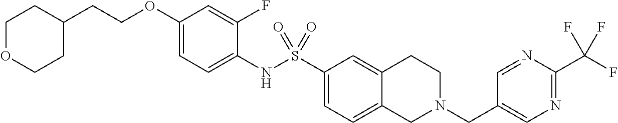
C1(OCCC2CCOCC2)=CC=C(NS(C2=CC=C3C(=C2)CCN(CC2=CN=C(C(F)(F)F)N=C2)C3)(=O)=O)C(F)=C1
